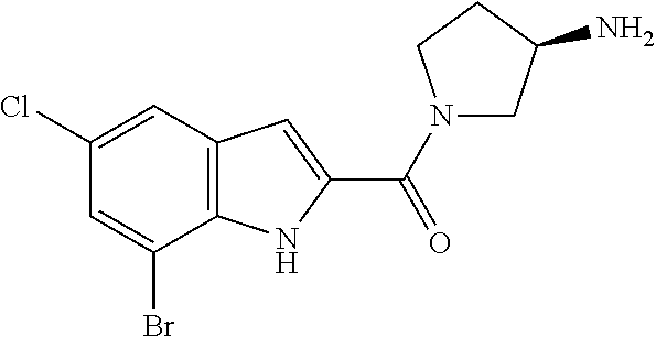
C12=C(C=C(Cl)C=C1Br)C=C(C(=O)N1CC(N)CC1)N2
